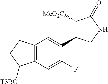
C12=C(C=C(F)C(C3C([MeO2C])C(=O)NC3)=C1)C([TSBO])CC2
